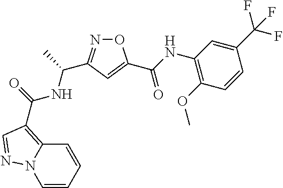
C1=CC=CC2=C(C(NC(C)C3=NOC(C(=O)NC4=C(OC)C=CC(C(F)(F)F)=C4)=C3)=O)C=NN12
